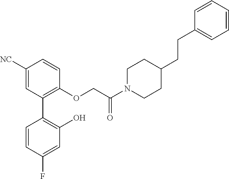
C1([NC])=CC(C2=C(O)C=C(F)C=C2)=C(OCC(N2CCC(CCC3=CC=CC=C3)CC2)=O)C=C1
